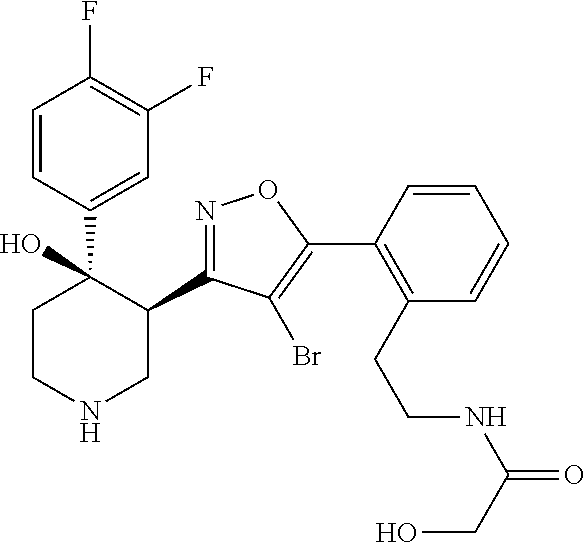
C1=CC(C2(O)CCNCC2C2=NOC(C3=C(CCNC(=O)CO)C=CC=C3)=C2Br)=CC(F)=C1F
